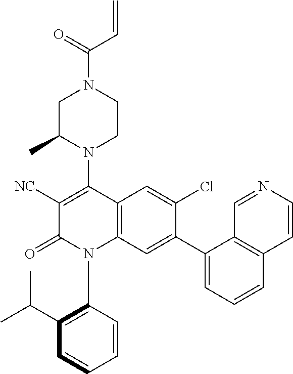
C1C(C)N(C2=C([NC])C(=O)N(C3=C(C(C)C)C=CC=C3)C3=C2C=C(Cl)C(C2=CC=CC4=C2C=NC=C4)=C3)CCN1C(=O)C=C
